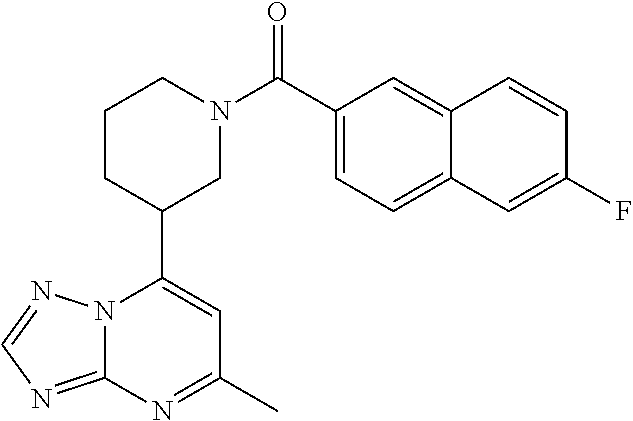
N12C(=NC=N1)N=C(C)C=C2C1CN(C(=O)C2=CC=C3C(=C2)C=CC(F)=C3)CCC1
